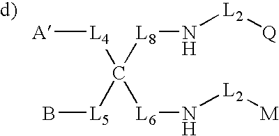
[A][L4]C([L5]B)([L8]N[L2][Q])[L6]N[L2][M]
